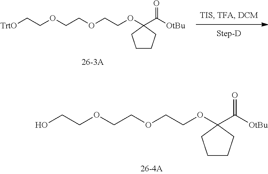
C(COC1(C([OtBu])=O)CCCC1)OCCOCCO.C(COC1(C([OtBu])=O)CCCC1)OCCOCC[TrtO]
